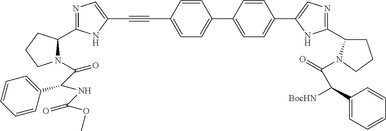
C1(C2=CN=C(C3CCCN3C(=O)C(C3=CC=CC=C3)[BocHN])N2)=CC=C(C2=CC=C(C#CC3=CN=C(C4N(C(C(NC(OC)=O)C5=CC=CC=C5)=O)CCC4)N3)C=C2)C=C1
